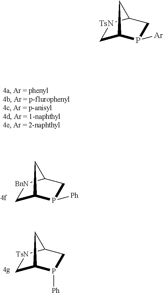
C1C2P([Ph])CC([BnN]1)C2.C1C2P([Ph])CC([TsN]1)C2.C1C2P([Ar])CC([TsN]1)C2
